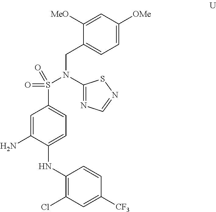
C1=C(N)C(NC2=C(Cl)C=C([CF3])C=C2)=CC=C1S(=O)(N(CC1=CC=C([OMe])C=C1[MeO])C1=NC=NS1)=O
